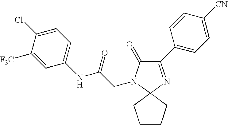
C1(=O)N(CC(NC2=CC=C(Cl)C([F3C])=C2)=O)C2(N=C1C1=CC=C([CN])C=C1)CCCC2
